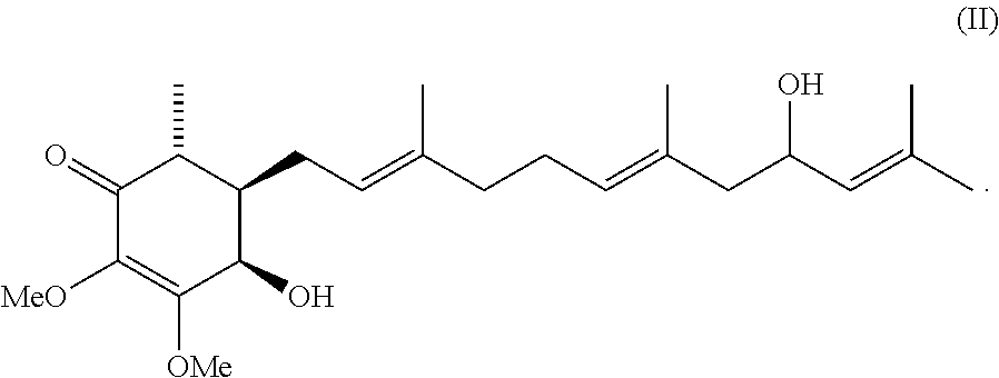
C1(=O)C([MeO])=C([OMe])C(O)C(CC=C(CCC=C(CC(C=C(C)C)O)C)C)C1C
